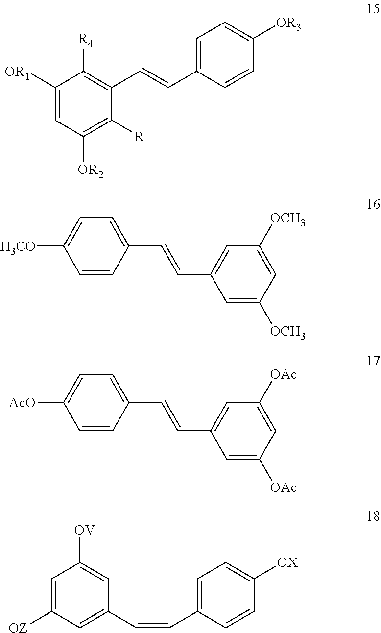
C1([OR1])=CC([OR2])=C([R])C(C=CC2=CC=C([OR3])C=C2)=C1[R4].C1=C([H3CO])C=CC(C=CC2=CC([OCH3])=CC([OCH3])=C2)=C1.C1=C([AcO])C=CC(C=CC2=CC([OAc])=CC([OAc])=C2)=C1.C1=C([OZ])C=C(C=CC2=CC=C([OX])C=C2)C=C1[OV]
